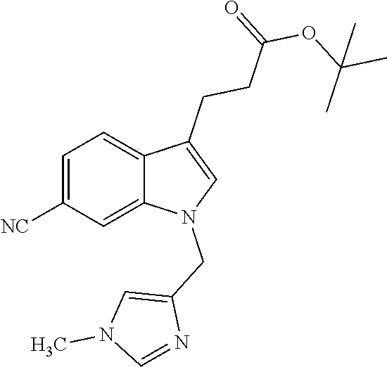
C1=C([NC])C=C2C(=C1)C(CCC(OC(C)(C)C)=O)=CN2CC1=CN(C)C=N1
